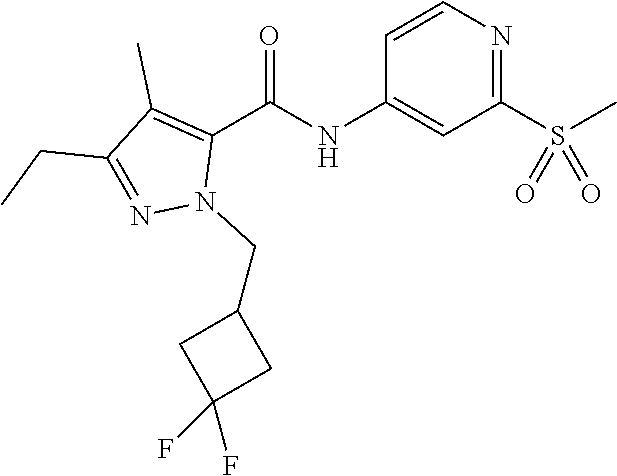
O=C(NC1=CC(S(C)(=O)=O)=NC=C1)C1=C(C)C(CC)=NN1CC1CC(F)(F)C1
